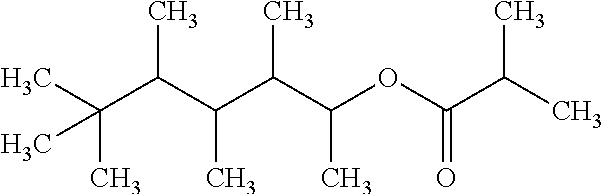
CC(C(C)(C)C)C(C(C(OC(C(C)C)=O)C)C)C
